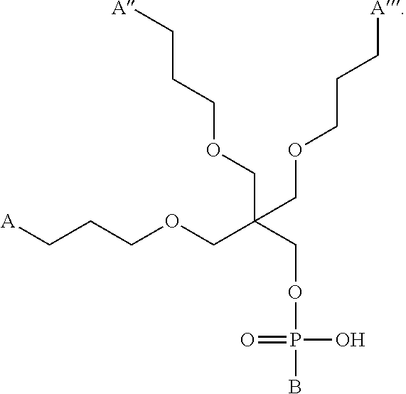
[A]CCCOCC(COP(B)(O)=O)(COCCC[A])COCCC[A]
